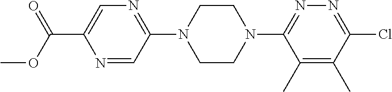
N1=CC(N2CCN(C3=NN=C(Cl)C(C)=C3C)CC2)=NC=C1C(OC)=O
